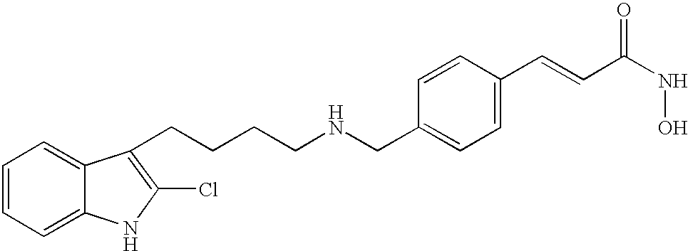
C(C1=CC=C(C=CC(NO)=O)C=C1)NCCCCC1=C(Cl)NC2=CC=CC=C21
